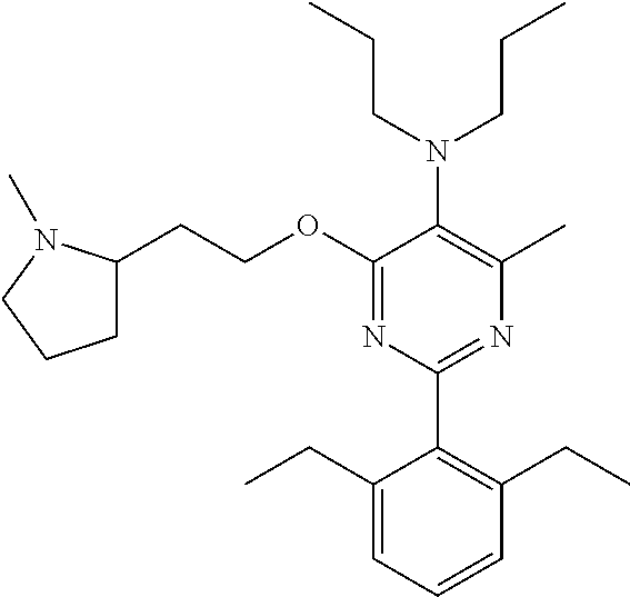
C1(OCCC2CCCN2C)=NC(C2=C(CC)C=CC=C2CC)=NC(C)=C1N(CCC)CCC
